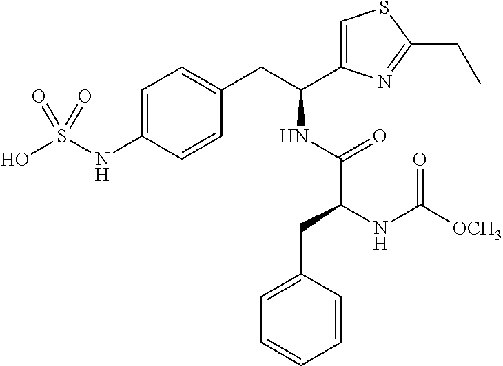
C1=C(NS(O)(=O)=O)C=CC(CC(C2=CSC(CC)=N2)NC(=O)C(NC([OCH3])=O)CC2=CC=CC=C2)=C1
